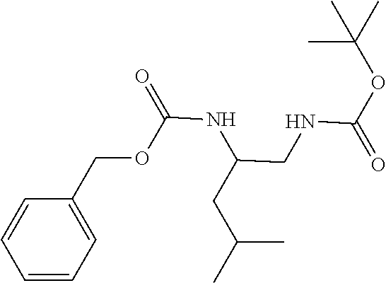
C1=CC=CC=C1COC(NC(CNC(OC(C)(C)C)=O)CC(C)C)=O
